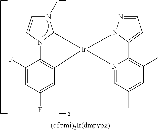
C1(F)=CC(F)=CC2=C1N1C(N(C)C=C1)[Ir]21N2=CC(C)=CC(C)=C2C2=CC=NN12
